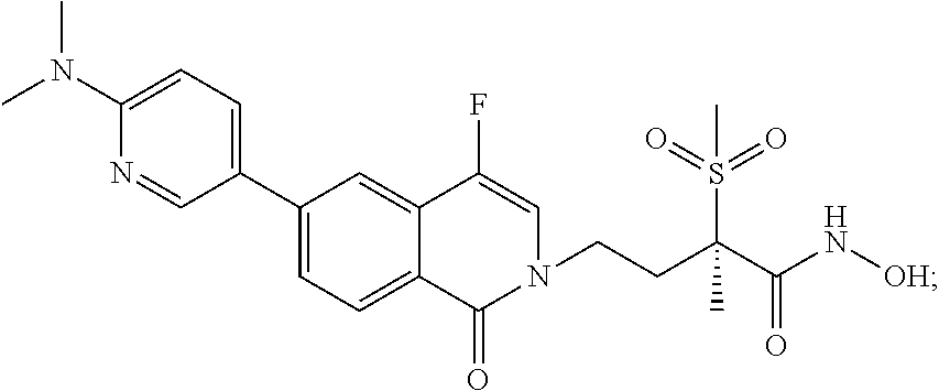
CN(C)C1=CC=C(C2=CC=C3C(=C2)C(F)=CN(CCC(C(N[OH])=O)(C)S(=O)(=O)C)C3=O)C=N1
